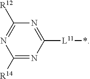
C1([R14])=NC([L11]*)=NC([R12])=N1
